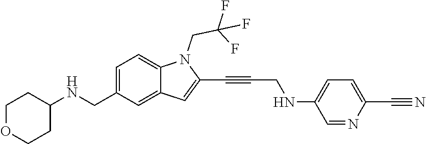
C1OCCC(NCC2=CC=C3C(=C2)C=C(C#CCNC2=CC=C(C#N)N=C2)N3CC(F)(F)F)C1
